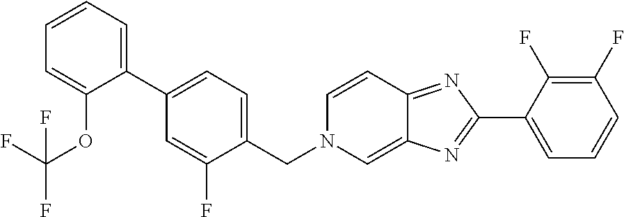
C1(C2=NC3=CN(CC4=CC=C(C5=CC=CC=C5OC(F)(F)F)C=C4F)C=CC3=N2)=CC=CC(F)=C1F
